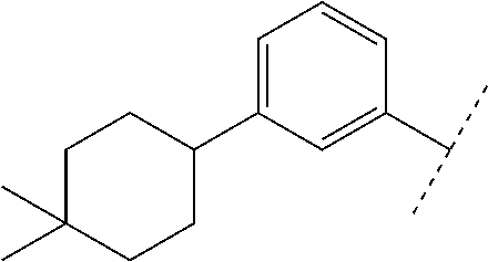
C1=C(C(C)C)C=CC=C1C1CCC(C)(C)CC1
